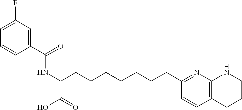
C1(C(=O)NC(C(=O)O)CCCCCCCC2=NC3=C(C=C2)CCCN3)=CC(F)=CC=C1
